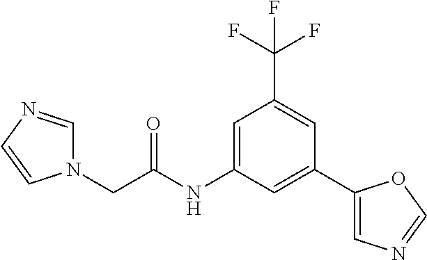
C1=C(NC(CN2C=NC=C2)=O)C=C(C2=CN=CO2)C=C1C(F)(F)F
